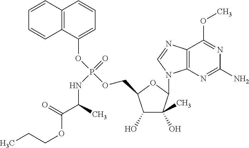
C12=C(C(OP(OCC3C(O)C(O)(C)C(N4C5=C(C(OC)=NC(N)=N5)N=C4)O3)(=O)NC(C(=O)OCCC)C)=CC=C1)C=CC=C2
